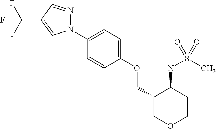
N1(C2=CC=C(OCC3COCCC3NS(C)(=O)=O)C=C2)N=CC(C(F)(F)F)=C1
